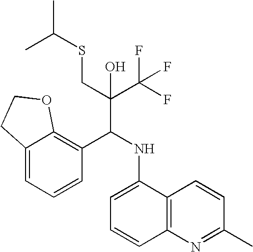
C12=CC=CC(C(NC3=CC=CC4=C3C=CC(C)=N4)C(C(F)(F)F)(CSC(C)C)O)=C1OCC2
